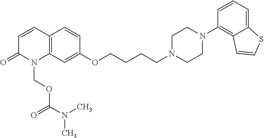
C1=CC2=C(N(COC(N(C)C)=O)C1=O)C=C(OCCCCN1CCN(C3=C4C(=CC=C3)SC=C4)CC1)C=C2
